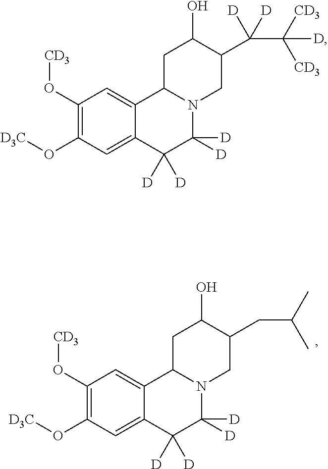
C1(O[CD3])=C(O[D3C])C=C2C(=C1)C1N(C([D])([D])C2([D])[D])CC(CC(C)C)C(O)C1.C1(O[CD3])=C(O[D3C])C=C2C(=C1)C1N(C([D])([D])C2([D])[D])CC(C([D])([D])C([CD3])([CD3])[D])C(O)C1
